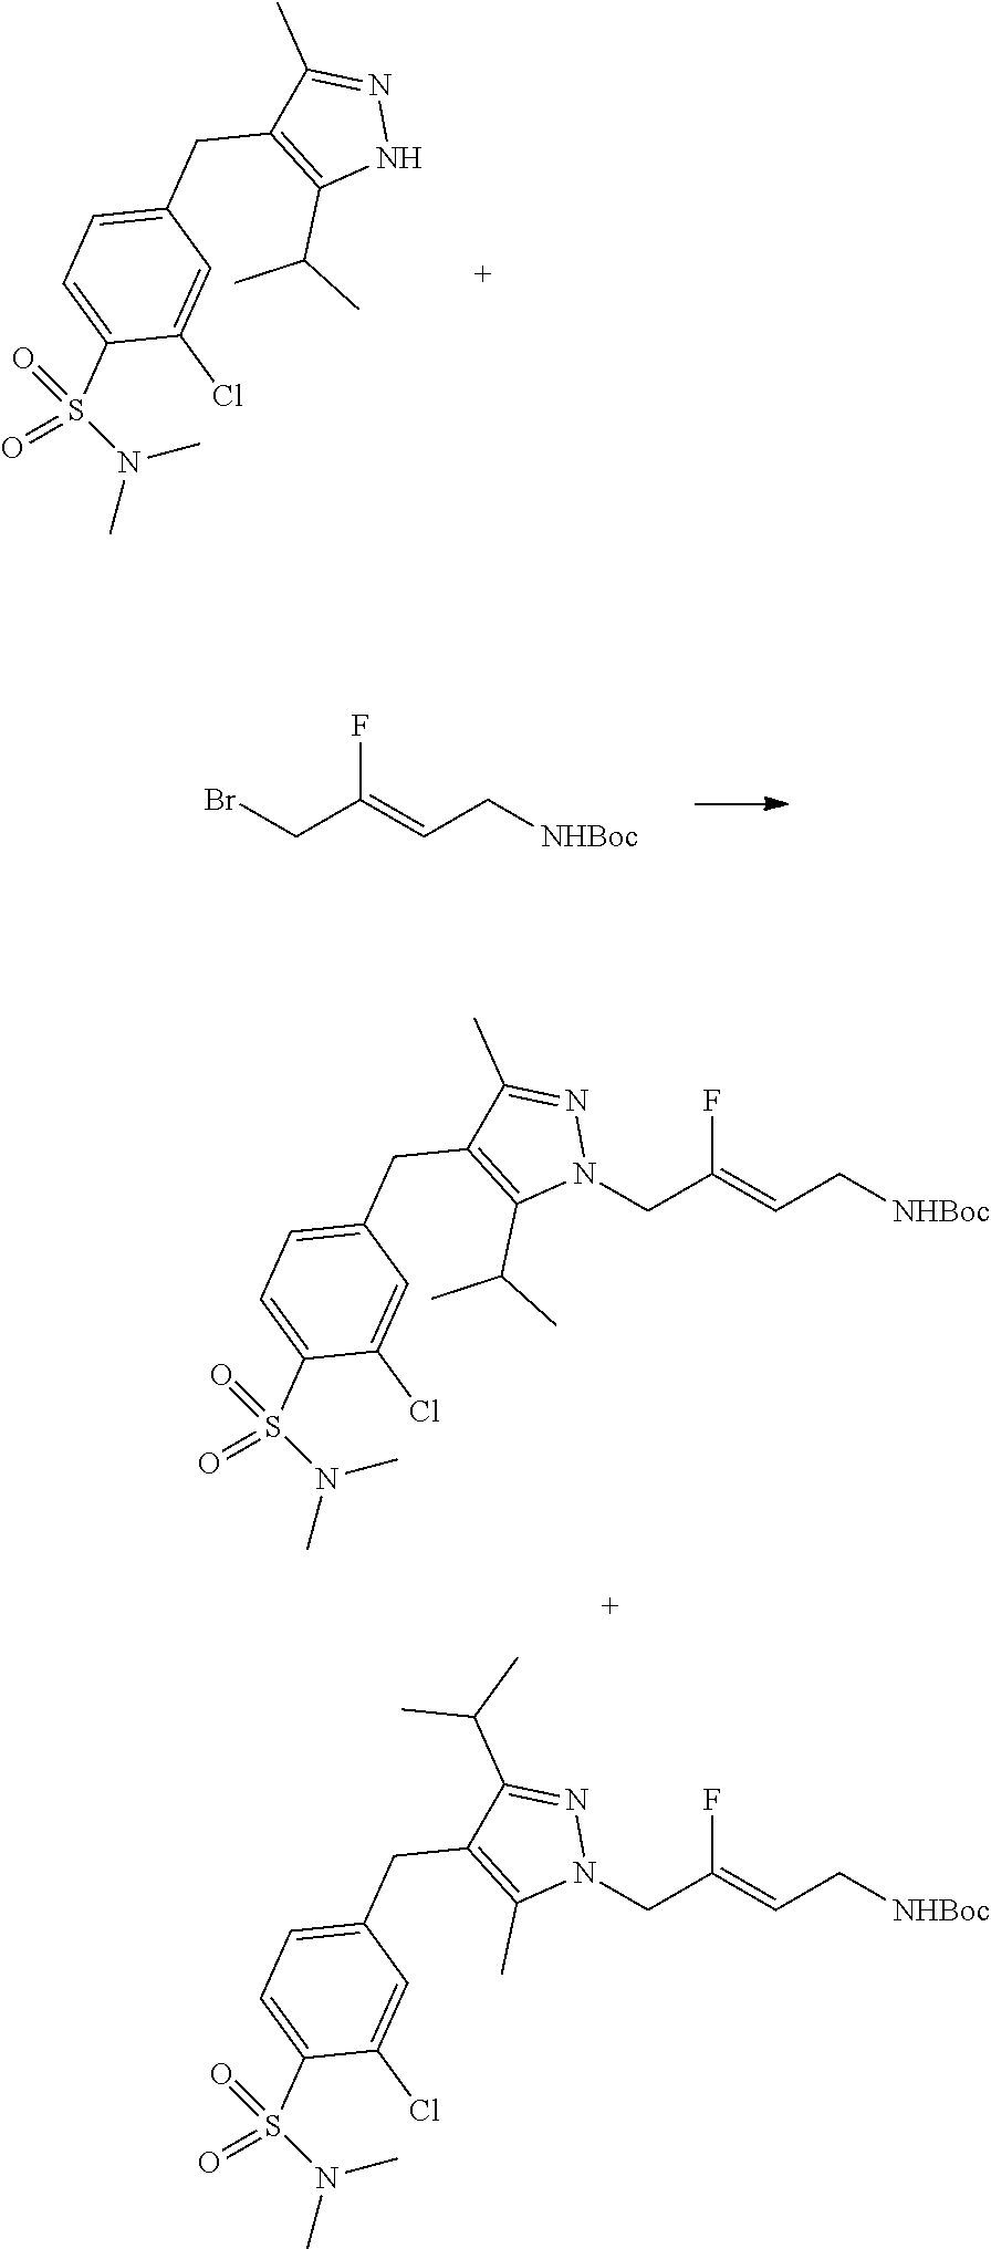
C1(C)=NNC(C(C)C)=C1CC1=CC=C(S(N(C)C)(=O)=O)C(Cl)=C1.BrCC(=CC[NHBoc])F.C1(C)=NN(CC(=CC[NHBoc])F)C(C(C)C)=C1CC1=CC=C(S(N(C)C)(=O)=O)C(Cl)=C1.C1(C(C)C)=NN(CC(=CC[NHBoc])F)C(C)=C1CC1=CC=C(S(N(C)C)(=O)=O)C(Cl)=C1
